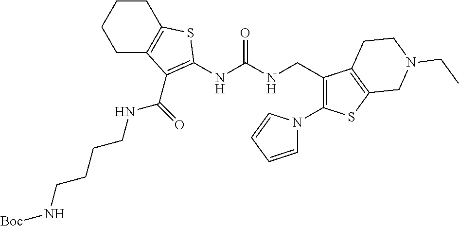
C1C2=C(CCC1)SC(NC(NCC1=C(N3C=CC=C3)SC3=C1CCN(CC)C3)=O)=C2C(NCCCCN[Boc])=O
